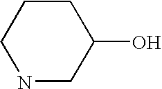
C1CCNCC1O
